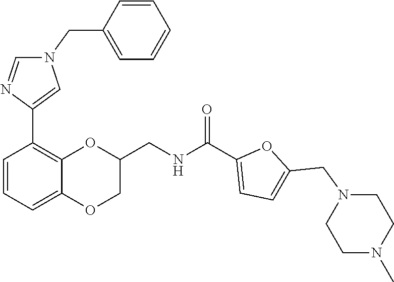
N1(CC2=CC=C(C(NCC3OC4=C(C5=CN(CC6=CC=CC=C6)C=N5)C=CC=C4OC3)=O)O2)CCN(C)CC1
